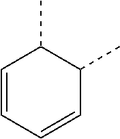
C1=CC=CC(C)C1C
